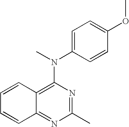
C1=CC2=C(N(C3=CC=C(OC)C=C3)C)N=C(C)N=C2C=C1
